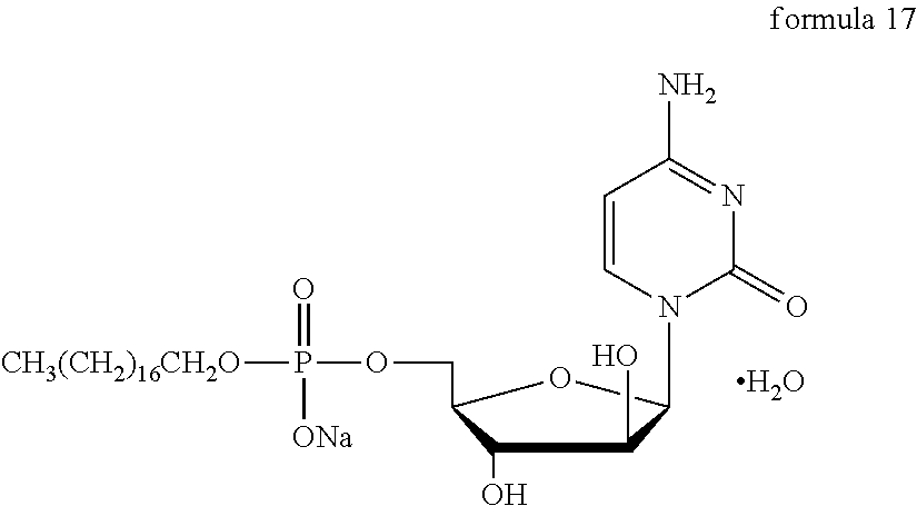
C1(O)C(COP([CH3(CH2)16CH2O])(=O)[ONa])OC(N2C(=O)N=C(N)C=C2)C1O.O
